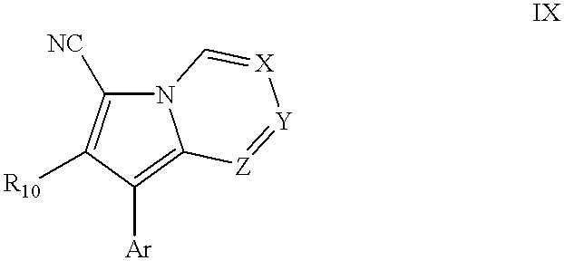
N12C([NC])=C([R10])C([Ar])=C1[Z]=[Y][X]=C2
